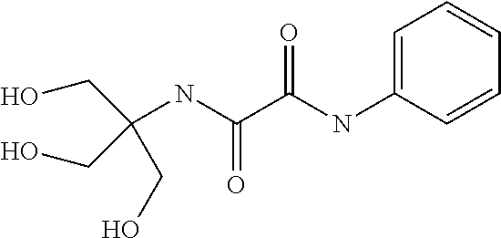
C1=C(NC(C(NC(CO)(CO)CO)=O)=O)C=CC=C1
